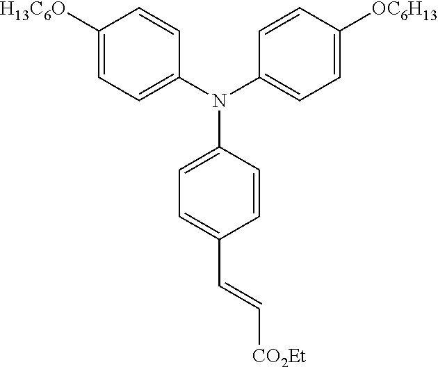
C1([H13C6O])=CC=C(N(C2=CC=C([OC6H13])C=C2)C2=CC=C(C=C[CO2Et])C=C2)C=C1
